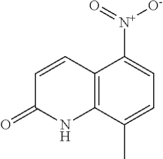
C1=CC(=O)NC2=C1C([N+](=O)[O-])=CC=C2C
